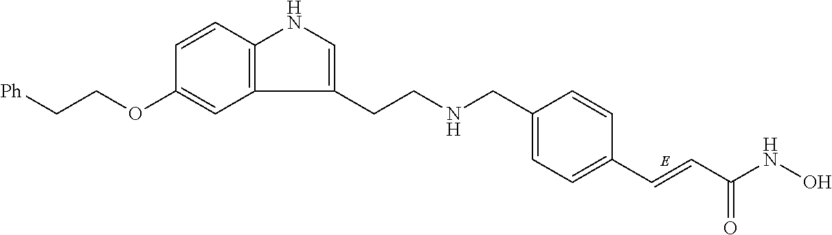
C(C1=CC=C(C=CC(NO)=O)C=C1)NCCC1=CNC2=C1C=C(OCC[Ph])C=C2
